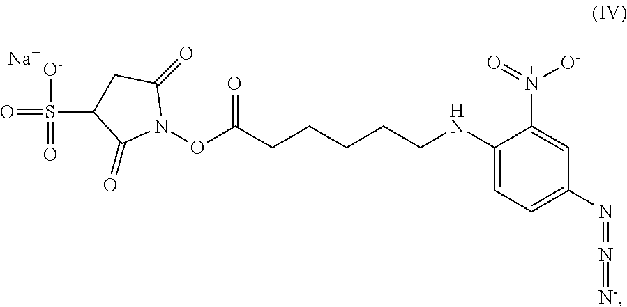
C1(NCCCCCC(ON2C(=O)CC(S(=O)([O-])=O)C2=O)=O)=CC=C(N=[N+]=[N-])C=C1N([O-])=O.[Na]
